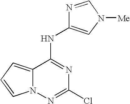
C1(Cl)=NN2C(=CC=C2)C(NC2=CN([Me])C=N2)=N1
